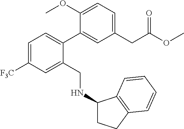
C1=C([F3C])C=C(CNC2CCC3=C2C=CC=C3)C(C2=CC(CC(OC)=O)=CC=C2OC)=C1
